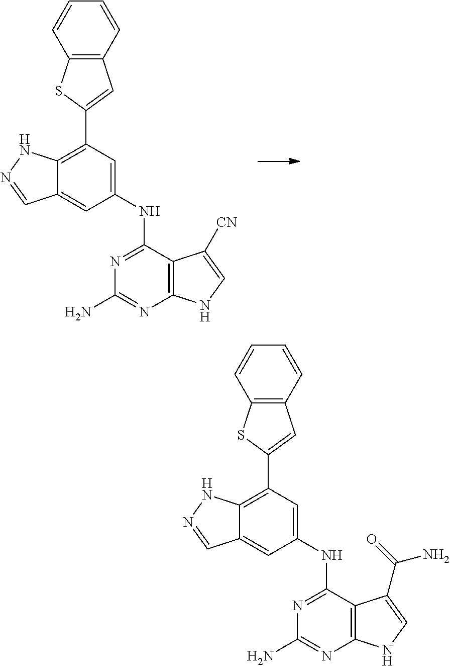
C12=CC(NC3=NC(N)=NC4=C3C(C(=O)N)=CN4)=CC(C3=CC4=C(S3)C=CC=C4)=C1NN=C2.C12=CC(NC3=NC(N)=NC4=C3C([CN])=CN4)=CC(C3=CC4=C(S3)C=CC=C4)=C1NN=C2
